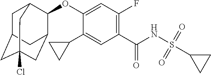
C1(C2CC2)=CC(C(NS(C2CC2)(=O)=O)=O)=C(F)C=C1OC1C2CC3(Cl)CC(CC1C3)C2
